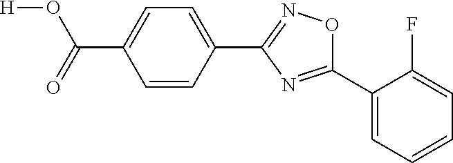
[H]OC(=O)C1=CC=C(C2=NOC(C3=CC=CC=C3F)=N2)C=C1
